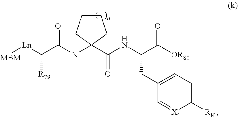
[MBM][Ln]C(C(NC1(C(NC(C([OR80])=O)CC2=CC=C([R81])[X1]=C2)=O)CCCC1)=O)[R79]
